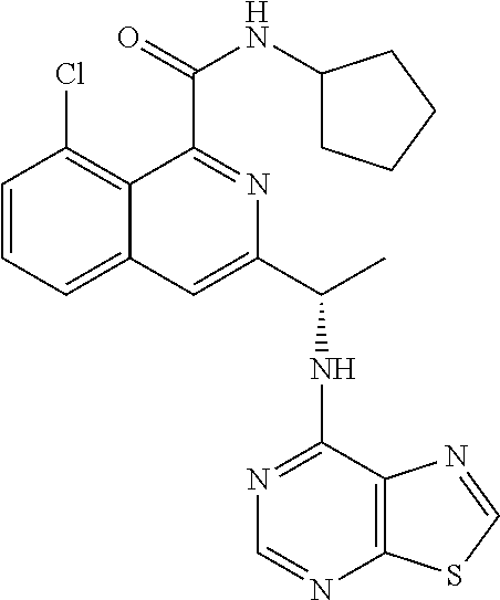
C1=CC=C2C(=C1Cl)C(C(=O)NC1CCCC1)=NC(C(C)NC1=NC=NC3=C1N=CS3)=C2
